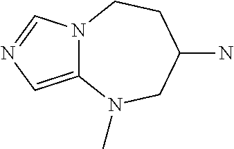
C12=CN=CN1CCC(N)CN2C
